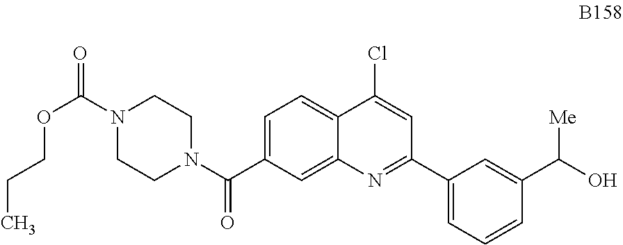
C1=C(C(N2CCN(C(=O)OCCC)CC2)=O)C=C2C(=C1)C(Cl)=CC(C1=CC=CC(C(O)[Me])=C1)=N2
